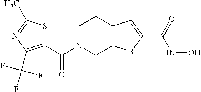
C1(C(N2CCC3=C(C2)SC(C(NO)=O)=C3)=O)=C(C(F)(F)F)N=C(C)S1
